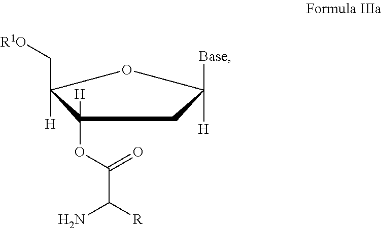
C1(OC(C(N)[R])=O)([H])C(C[R1O])([H])OC([H])([Base])C1
